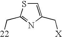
C1=C(C[X])N=C(C[22])S1
